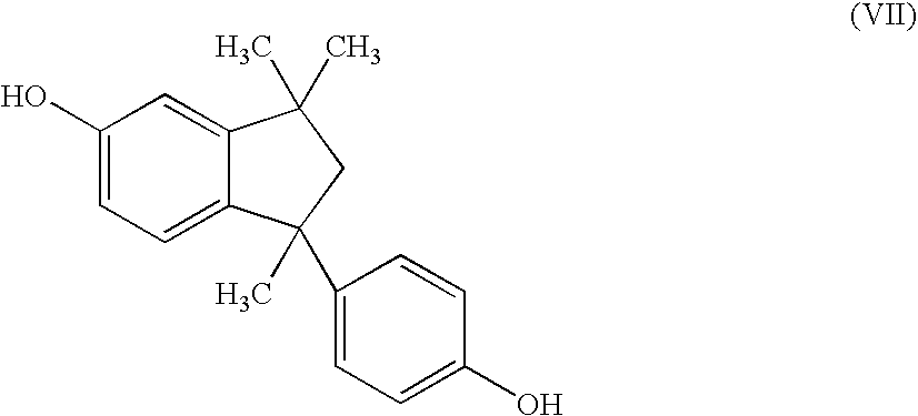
C1(O)=CC=C2C(=C1)C(C)(C)CC2(C)C1=CC=C(O)C=C1
